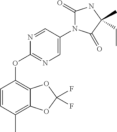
C1=CC(C)=C2C(=C1OC1=NC=C(N3C(=O)NC(C)(CC)C3=O)C=N1)OC(F)(F)O2
